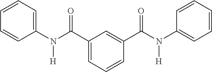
C1=CC=C(N(C(C2=CC=CC(C(N(C3=CC=CC=C3)[H])=O)=C2)=O)[H])C=C1
